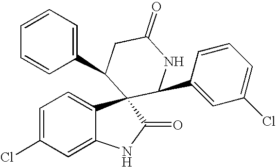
C1=C(Cl)C=C2C(=C1)C1(C(=O)N2)C(C2=CC(Cl)=CC=C2)NC(=O)CC1C1=CC=CC=C1
